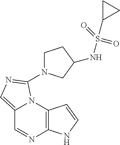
C12=CN=C(N3CCC(NS(C4CC4)(=O)=O)C3)N1C1=C(N=C2)NC=C1
